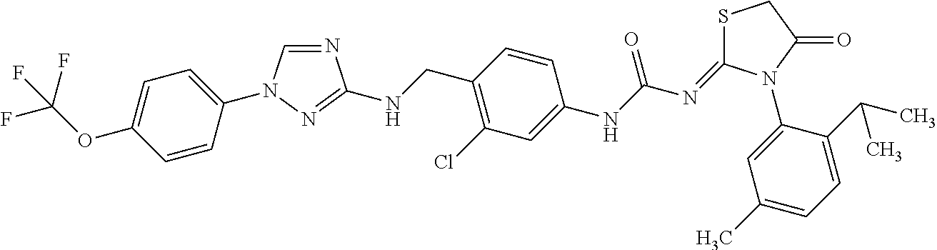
C1=CC(N2C=NC(NCC3=C(Cl)C=C(NC(N=C4SCC(=O)N4C4=CC(C)=CC=C4C(C)C)=O)C=C3)=N2)=CC=C1OC(F)(F)F
